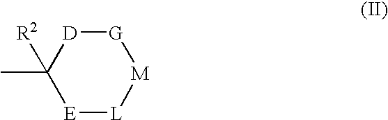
[E]1[L][M][G][D]C1(C)[R2]
